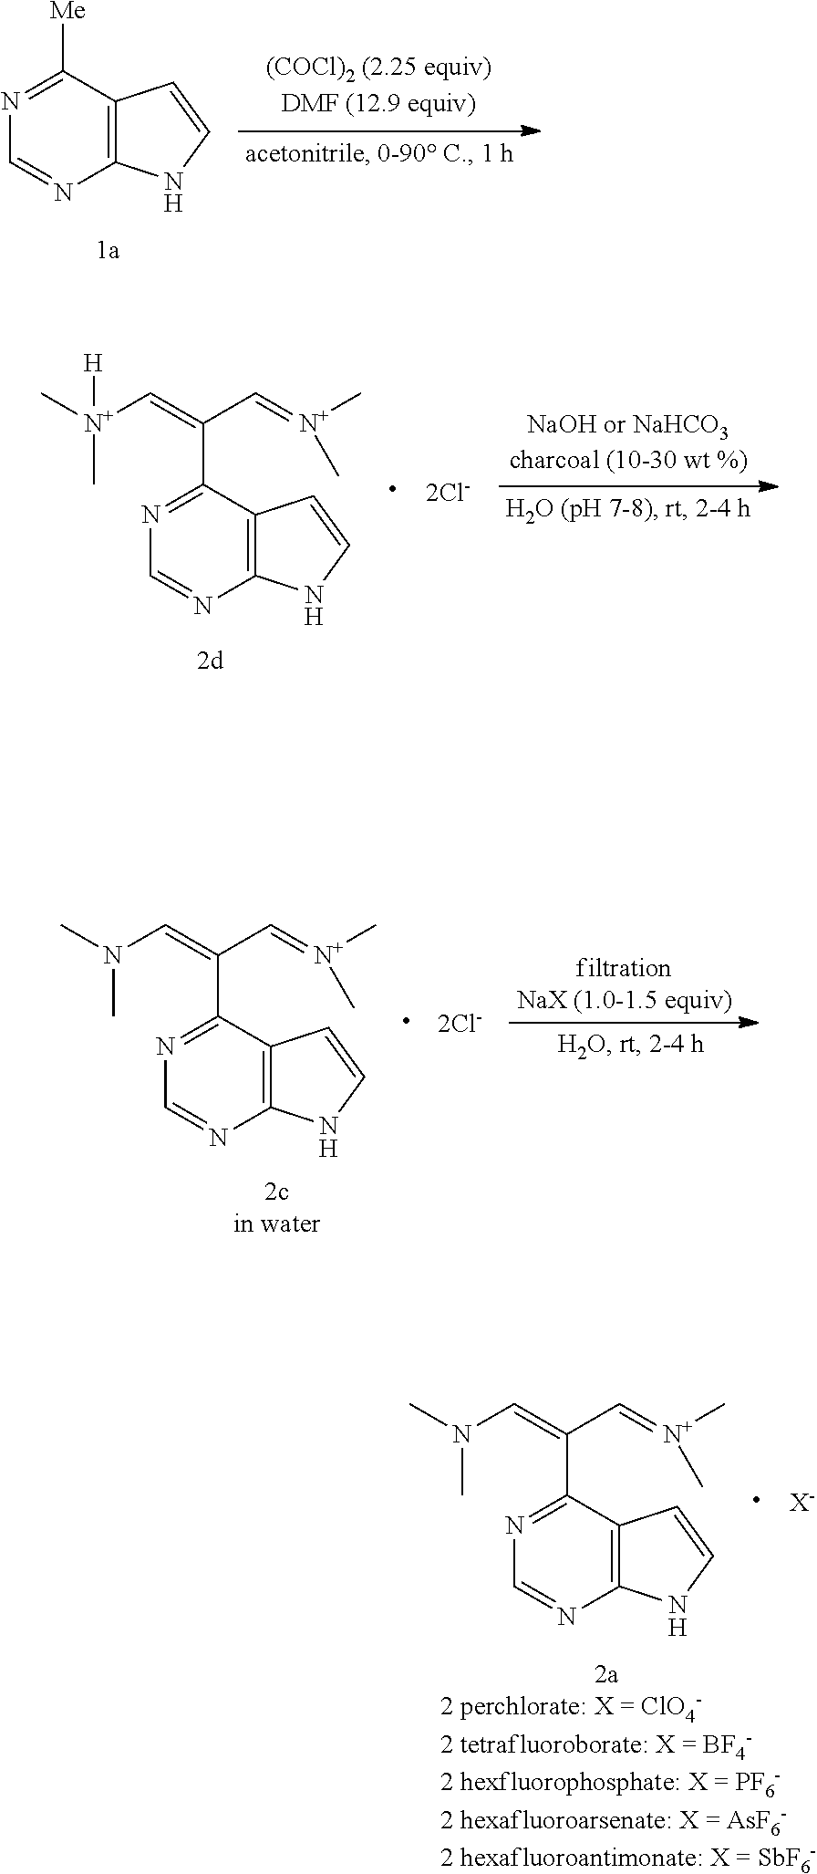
C12=C(C(C(C=[N+](C)C)=C[N+]([H])(C)C)=NC=N1)C=CN2.C12=C(C(C(C=[N+](C)C)=CN(C)C)=NC=N1)C=CN2.[X-].C12=C(C([Me])=NC=N1)C=CN2.C12=C(C(C(C=[N+](C)C)=CN(C)C)=NC=N1)C=CN2
